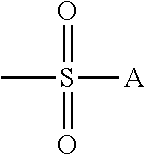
CS([A])(=O)=O
